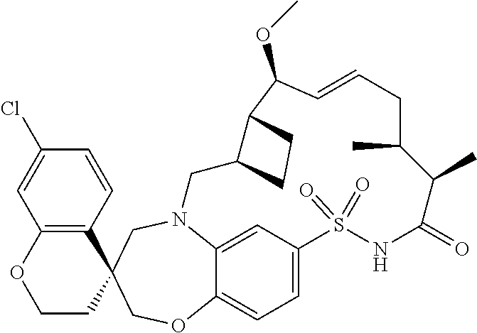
N12C3=CC(=CC=C3OCC3(C4=C(C=C(Cl)C=C4)OCC3)C1)S(=O)(=O)NC(=O)C(C)C(C)CC=CC(OC)C1C(C2)CC1
